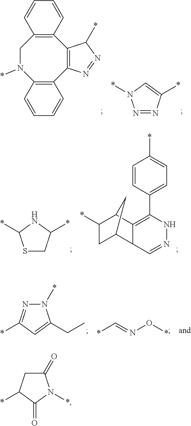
C12=C(CN(*)C3=C(C4=C1C(*)N=N4)C=CC=C3)C=CC=C2.N1=NC(*)=CN1*.S1CC(*)NC1*.C1=CC(C2=C3C(C=NN2)C2CC(*)C3C2)=CC=C1*.N1(*)N=C(*)C=C1CC.C(*)=NO*.C1C(=O)N(*)C(=O)C1*
